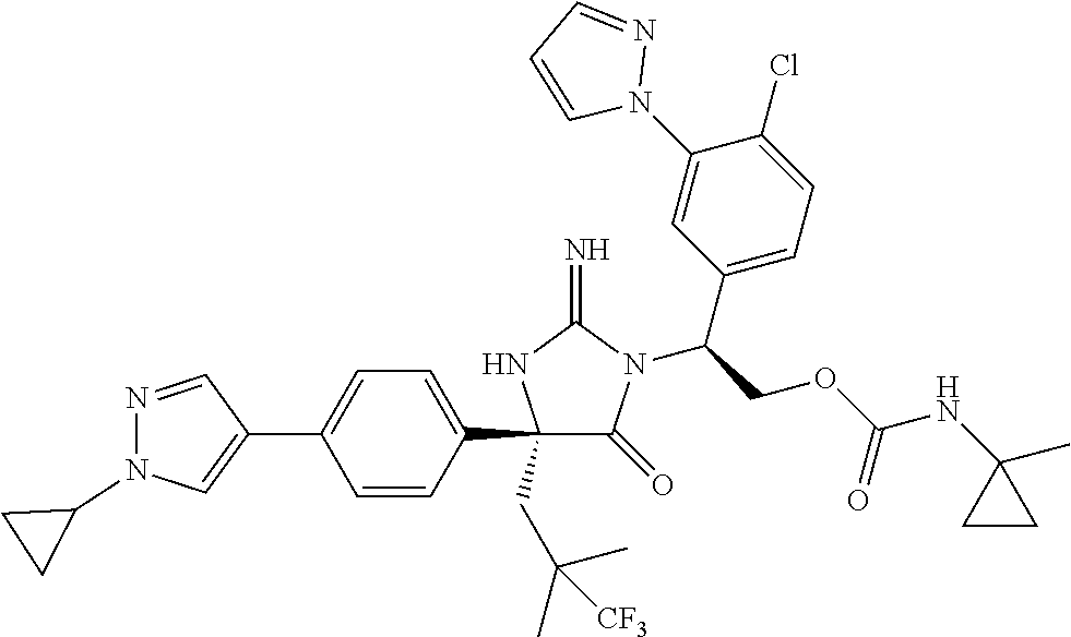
C1(C2=CC=C(C3=CN(C4CC4)N=C3)C=C2)(CC(C)(C)[CF3])C(=O)N(C(COC(NC2(C)CC2)=O)C2=CC=C(Cl)C(N3N=CC=C3)=C2)C(=N)N1
